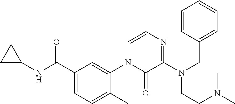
C1(C(NC2CC2)=O)=CC=C(C)C(N2C(=O)C(N(CC3=CC=CC=C3)CCN(C)C)=NC=C2)=C1
